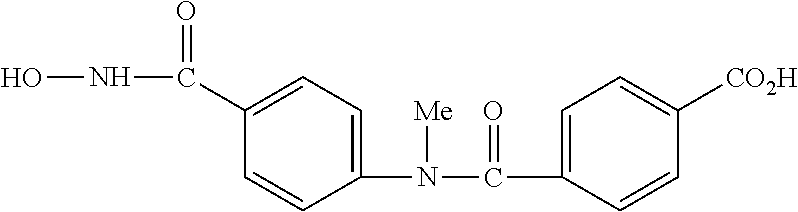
C1(N(C(C2=CC=C([CO2H])C=C2)=O)[Me])=CC=C(C(NO)=O)C=C1
